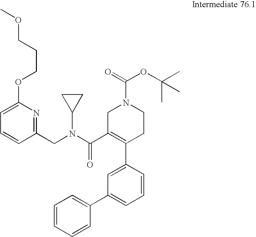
C1(CN(C(C2=C(C3=CC(C4=CC=CC=C4)=CC=C3)CCN(C(=O)OC(C)(C)C)C2)=O)C2CC2)=NC(OCCCOC)=CC=C1
